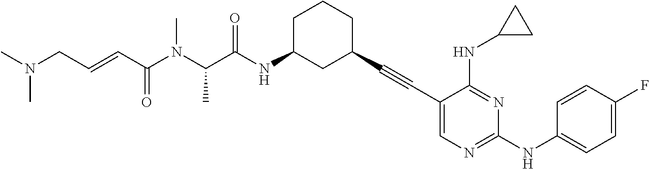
CN(CC=CC(N(C(C(NC1CC(C#CC2=CN=C(NC3=CC=C(F)C=C3)N=C2NC2CC2)CCC1)=O)C)C)=O)C
